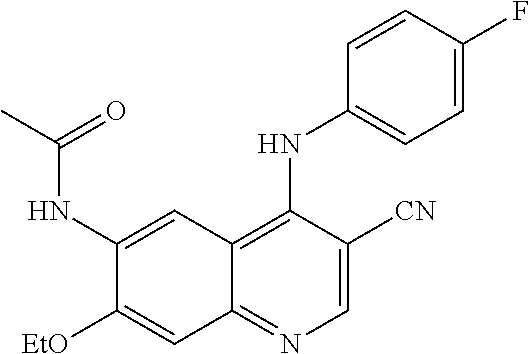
C1(NC(C)=O)=CC2=C(NC3=CC=C(F)C=C3)C([CN])=CN=C2C=C1[OEt]
